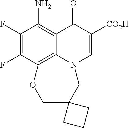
C1(F)=C(F)C2=C3C(=C1N)C(=O)C([CO2H])=CN3CC1(CO2)CCC1
